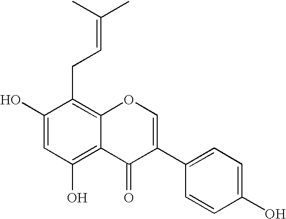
C1(O)=CC(O)=C2C(=C1CC=C(C)C)OC=C(C1=CC=C(O)C=C1)C2=O
